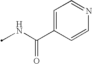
CNC(C1=CC=NC=C1)=O
